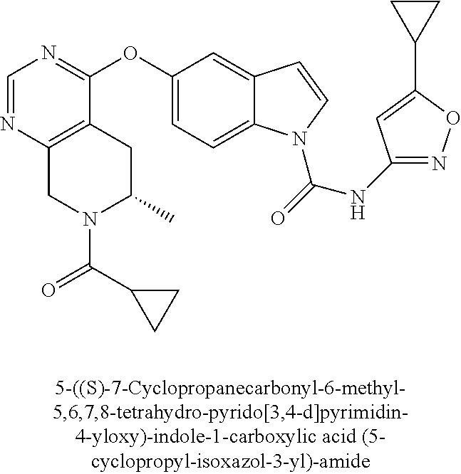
C1=NC2=C(C(OC3=CC=C4C(=C3)C=CN4C(=O)NC3=NOC(C4CC4)=C3)=N1)CC(C)N(C(C1CC1)=O)C2
